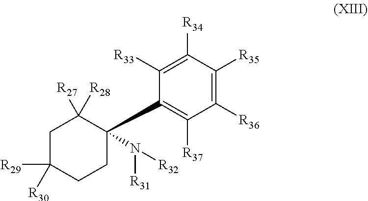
C1C([R29])([R30])CCC(C2=C([R37])C([R36])=C([R35])C([R34])=C2[R33])(N([R31])[R32])C1([R27])[R28]
